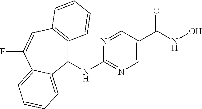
C1(NC2=NC=C(C(NO)=O)C=N2)C2=C(C=C(F)C3=CC=CC=C13)C=CC=C2
